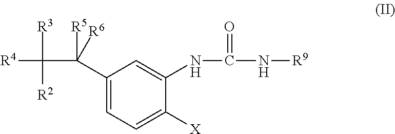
C1(C(C([R3])([R4])[R2])([R6])[R5])=CC=C([X])C(NC(N[R9])=O)=C1
